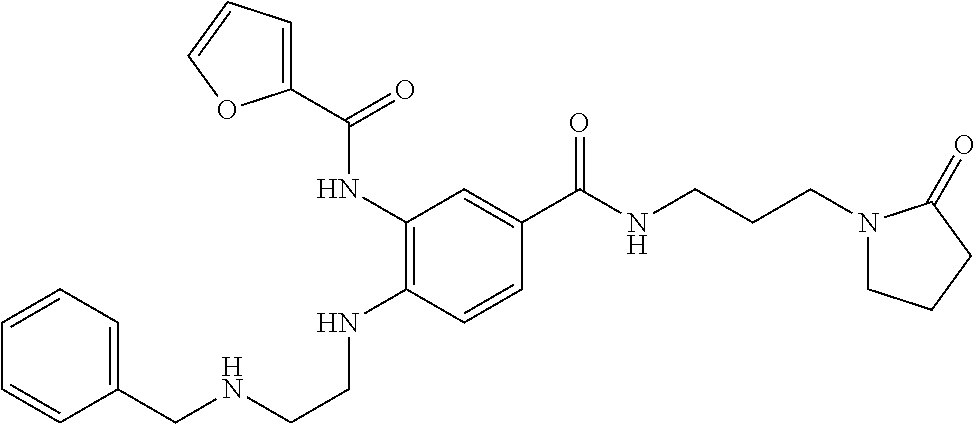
C(C1=CC=CC=C1)NCCNC1=C(NC(C2=CC=CO2)=O)C=C(C(NCCCN2CCCC2=O)=O)C=C1
